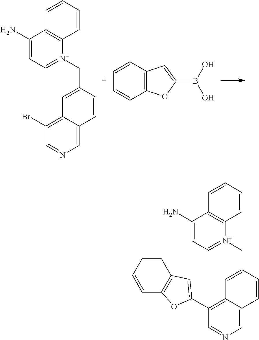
C1(N)=CC=[N+](CC2=CC3=C(Br)C=NC=C3C=C2)C2=C1C=CC=C2.C1=CC2=C(C=C1)OC(B(O)O)=C2.C1(N)=CC=[N+](CC2=CC3=C(C4=CC5=C(C=CC=C5)O4)C=NC=C3C=C2)C2=C1C=CC=C2
